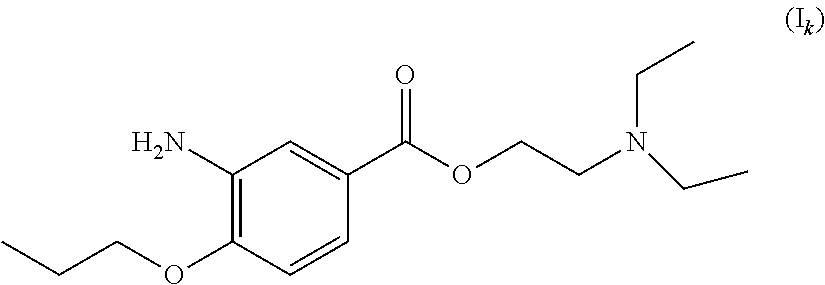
C1(N)=C(OCCC)C=CC(C(OCCN(CC)CC)=O)=C1
